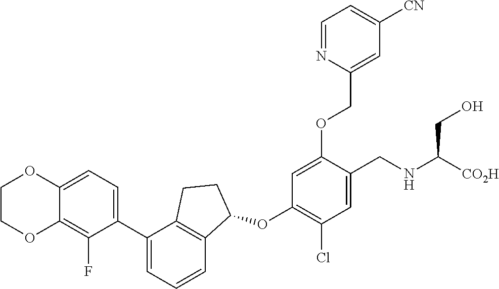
C12=C(F)C(C3=CC=CC4=C3CCC4OC3=C(Cl)C=C(CNC([CO2H])CO)C(OCC4=CC([CN])=CC=N4)=C3)=CC=C1OCCO2
